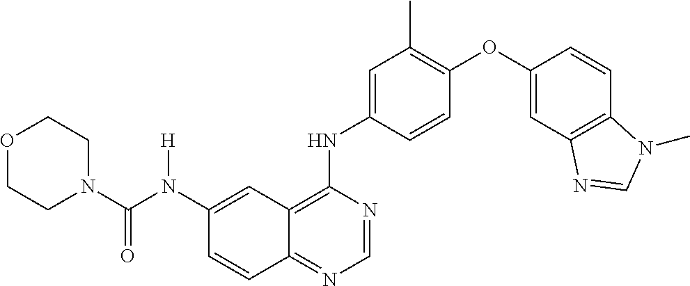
C1=CC(NC2=C3C(=NC=N2)C=CC(N(C(=O)N2CCOCC2)[H])=C3)=CC(C)=C1OC1=CC2=C(C=C1)N(C)C=N2
